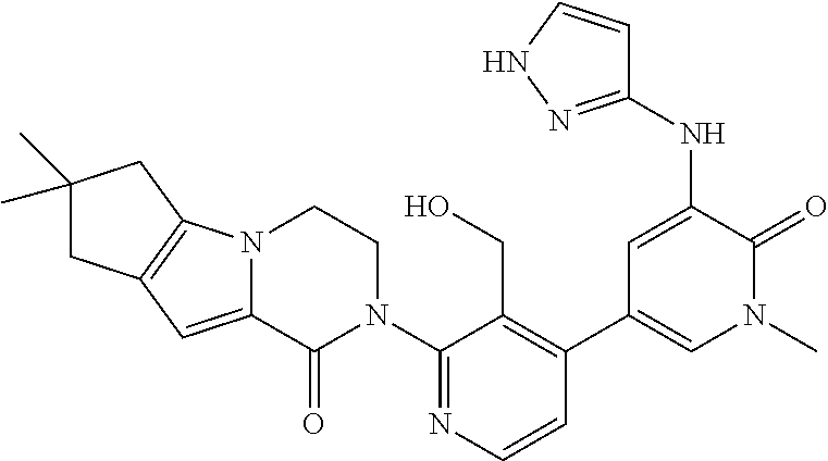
C12=C(N3C(=C1)C(=O)N(C1=NC=CC(C4=CN(C)C(=O)C(NC5=NNC=C5)=C4)=C1CO)CC3)CC(C)(C)C2
